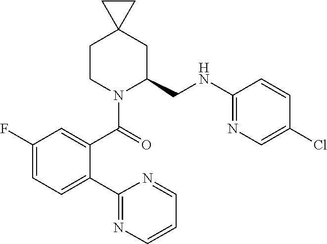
C1CN(C(=O)C2=CC(F)=CC=C2C2=NC=CC=N2)C(CNC2=NC=C(Cl)C=C2)CC12CC2
